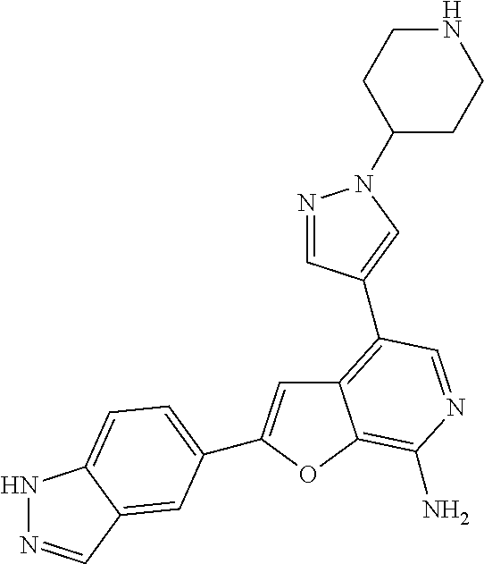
C12=C(C3=CN(C4CCNCC4)N=C3)C=NC(N)=C1OC(C1=CC=C3NN=CC3=C1)=C2
